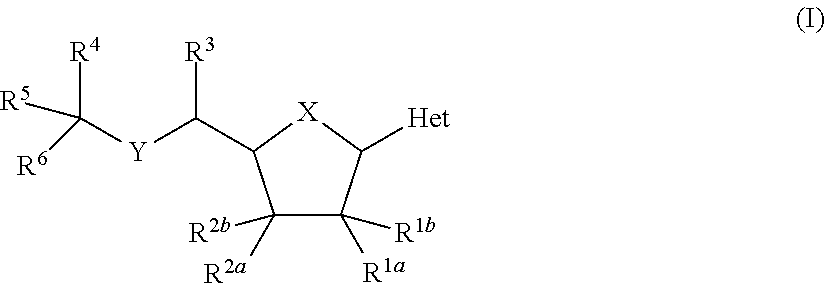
C1([R2a])([R2b])C([R1b])([R1a])C([Het])[X]C1C([Y]C([R5])([R4])[R6])[R3]
